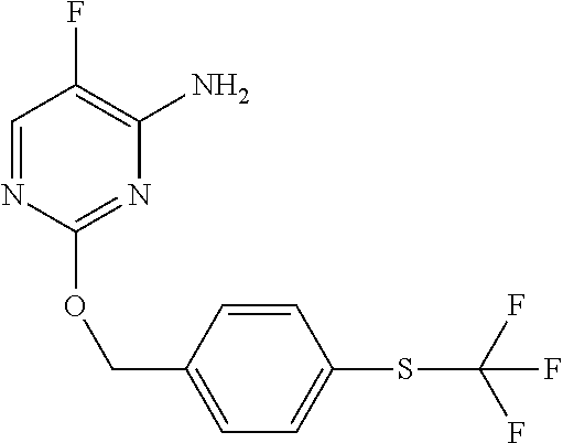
C1=NC(OCC2=CC=C(SC(F)(F)F)C=C2)=NC(N)=C1F
